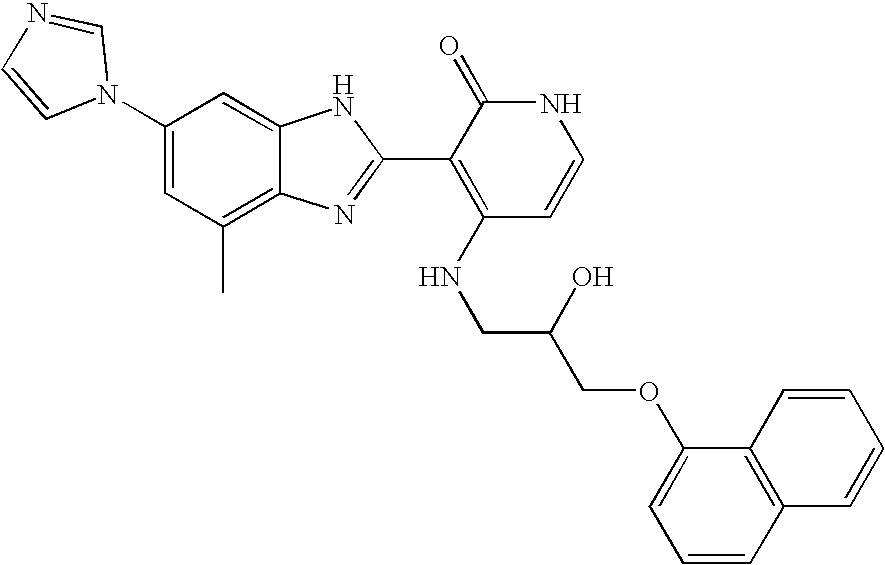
C1(C)=C2C(=CC(N3C=NC=C3)=C1)NC(C1=C(NCC(COC3=CC=CC4=C3C=CC=C4)O)C=CNC1=O)=N2
